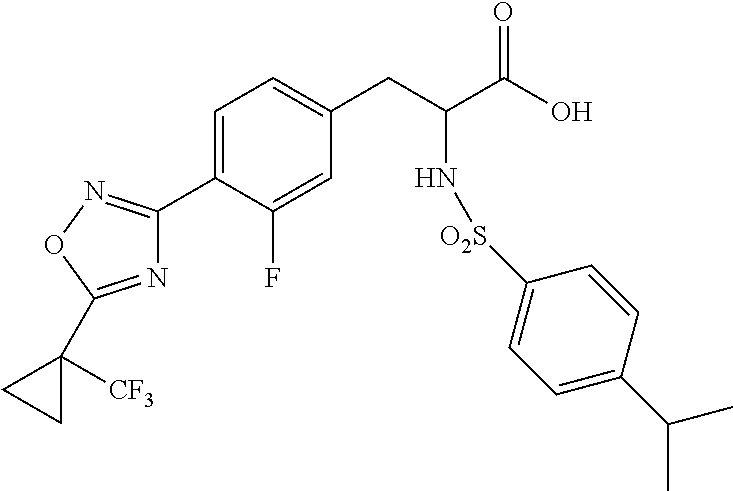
N1=C(C2([CF3])CC2)ON=C1C1=CC=C(CC(C(O)=O)N[O2S]C2=CC=C(C(C)C)C=C2)C=C1F
